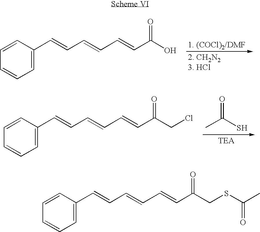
C1=C(C=CC=CC=CC(O)=O)C=CC=C1.C1=C(C=CC=CC=CC(CCl)=O)C=CC=C1.CC(S)=O.C1=C(C=CC=CC=CC(CSC(C)=O)=O)C=CC=C1
